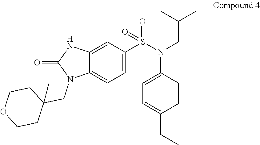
C12=CC(S(N(CC(C)C)C3=CC=C(CC)C=C3)(=O)=O)=CC=C1N(CC1(C)CCOCC1)C(=O)N2
